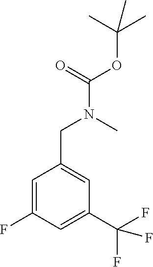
C1=C(C(F)(F)F)C=C(CN(C)C(=O)OC(C)(C)C)C=C1F
